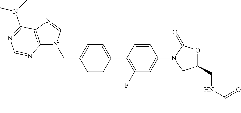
C1=CC(CN2C3=C(N=C2)C(N(C)C)=NC=N3)=CC=C1C1=C(F)C=C(N2CC(CNC(C)=O)OC2=O)C=C1
